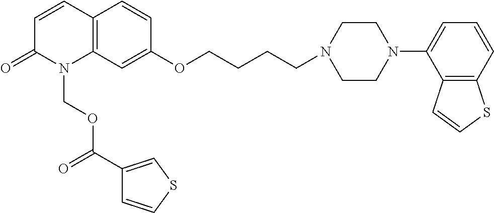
C1=CC2=C(N(COC(C3=CSC=C3)=O)C1=O)C=C(OCCCCN1CCN(C3=CC=CC4=C3C=CS4)CC1)C=C2
